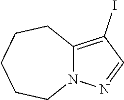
N12C(=C(I)C=N1)CCCCC2
